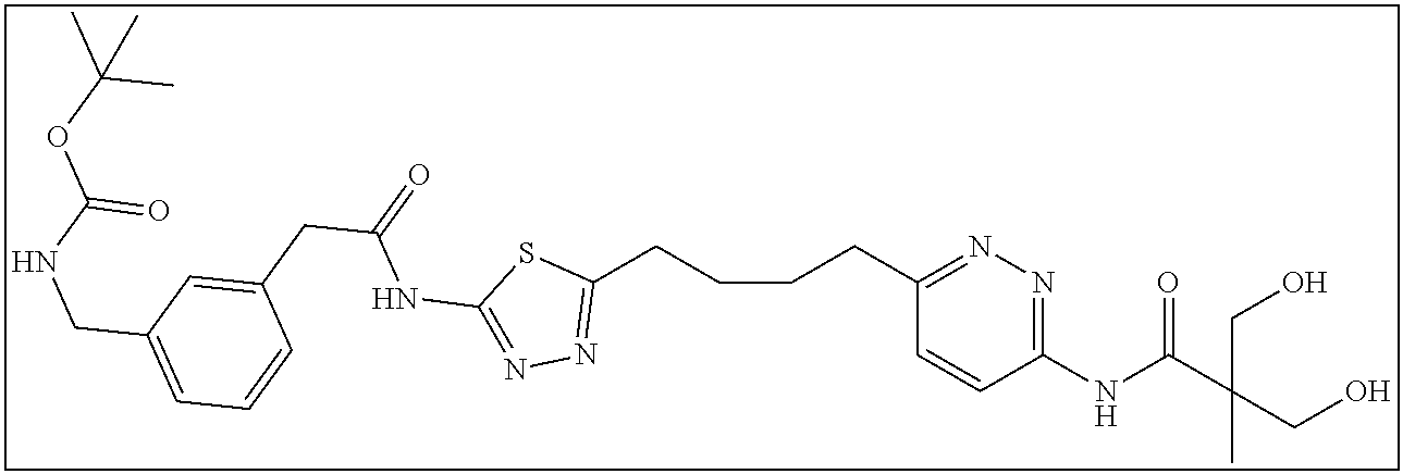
C1(CCCCC2=NN=C(NC(C(CO)(C)CO)=O)C=C2)=NN=C(NC(CC2=CC(CNC(OC(C)(C)C)=O)=CC=C2)=O)S1
